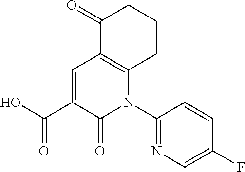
C1(C(=O)O)=CC2=C(CCCC2=O)N(C2=NC=C(F)C=C2)C1=O
